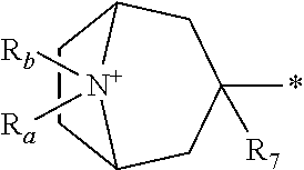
C1CC2CC(*)([R7])CC1[N+]2([Rb])[Ra]
